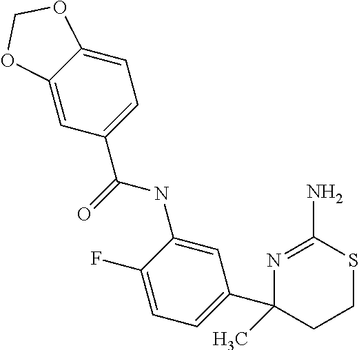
N1=C(N)SCCC1(C1=CC=C(F)C(NC(C2=CC=C3C(=C2)OCO3)=O)=C1)C
